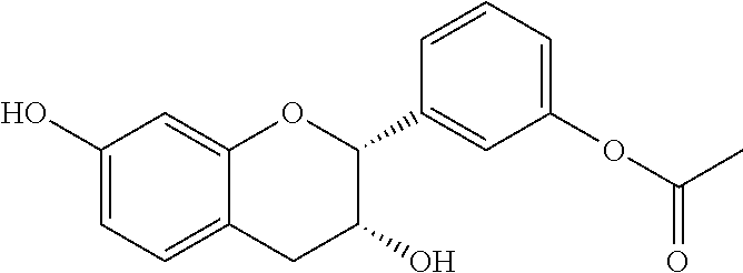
C1=C(O)C=C2C(=C1)CC(O)C(C1=CC(OC(C)=O)=CC=C1)O2
